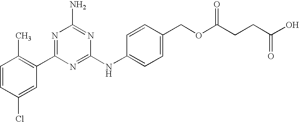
C1=CC(Cl)=CC(C2=NC(N)=NC(NC3=CC=C(COC(CCC(O)=O)=O)C=C3)=N2)=C1C
